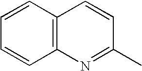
C1=CC2=C(C=C1)N=C(C)C=C2
